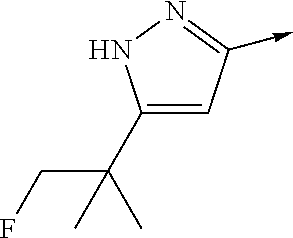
C1(C(C)(CF)C)=CC(->C)=NN1
